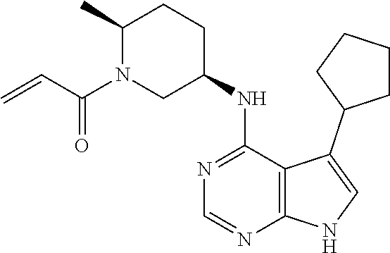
C1(C)N(C(C=C)=O)CC(NC2=NC=NC3=C2C(C2CCCC2)=CN3)CC1
